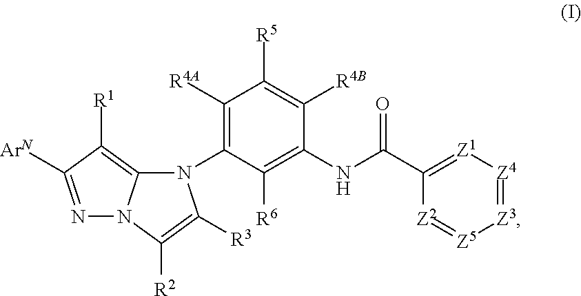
N1=C([ArN])C([R1])=C2N1C([R2])=C([R3])N2C1=C([R4A])C([R5])=C([R4B])C(NC(C2=[Z1][Z4]=[Z3][Z5]=[Z2]2)=O)=C1[R6]
